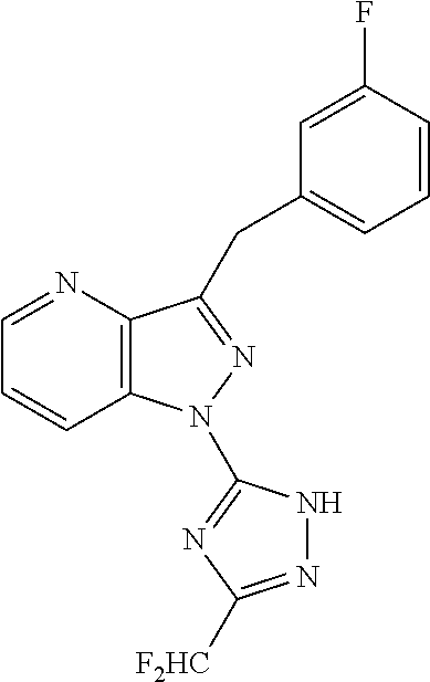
C12=C(N=CC=C1)C(CC1=CC=CC(F)=C1)=NN2C1=NC([F2HC])=NN1
